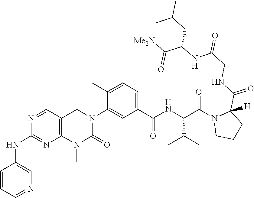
N1=CC2=C(N=C1NC1=CN=CC=C1)N(C)C(=O)N(C1=CC(C(NC(C(N3CCCC3(C(=O)NCC(=O)NC(C([Me2N])=O)CC(C)C)[H])=O)C(C)C)=O)=CC=C1C)C2
